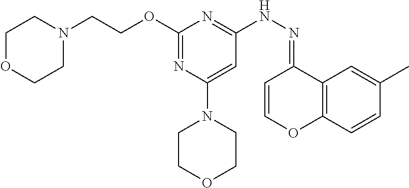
O(C1=NC(N2CCOCC2)=CC(NN=C2C=COC3=C2C=C(C)C=C3)=N1)CCN1CCOCC1
